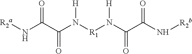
[R2a]NC(C(N([R1]N(C(C(N[R2b])=O)=O)[H])[H])=O)=O
